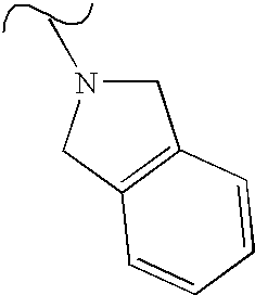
C1N(C)CC2=C1C=CC=C2
